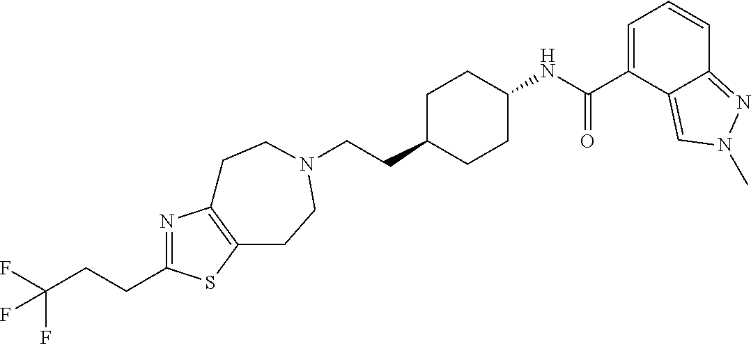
C(C1=NC2=C(S1)CCN(CCC1CCC(NC(C3=CC=CC4=NN(C)C=C34)=O)CC1)CC2)CC(F)(F)F
